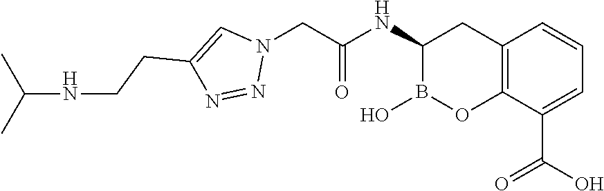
C12=C(C(C(O)=O)=CC=C1)OB(O)C(NC(=O)CN1C=C(CCNC(C)C)N=N1)C2
